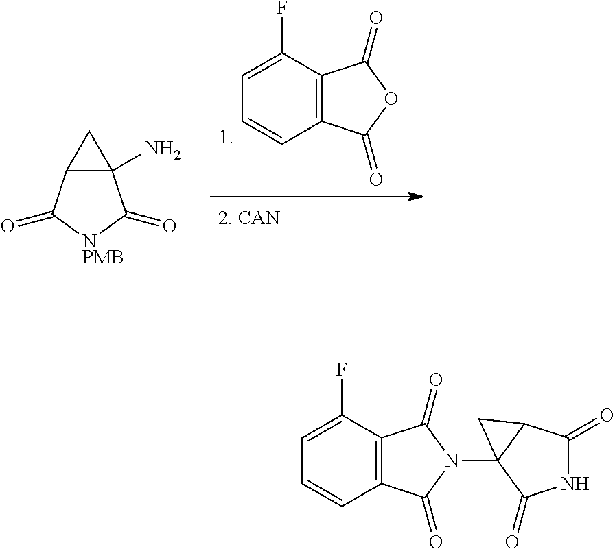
C1=CC2=C(C(F)=C1)C(=O)N(C13C(=O)NC(=O)C1C3)C2=O.C1=CC2=C(C(F)=C1)C(=O)OC2=O.C12(N)CC1C(=O)[NPMB]C2=O
